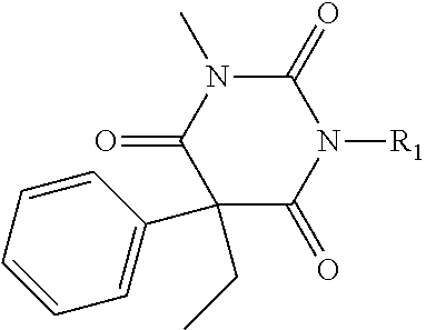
C1(=O)N([R1])C(=O)N(C)C(=O)C1(C1=CC=CC=C1)CC
